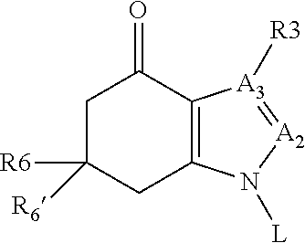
C1C([R6])([R6])CC2=C(C1=O)[A3]([R3])=[A2]N2[L]
